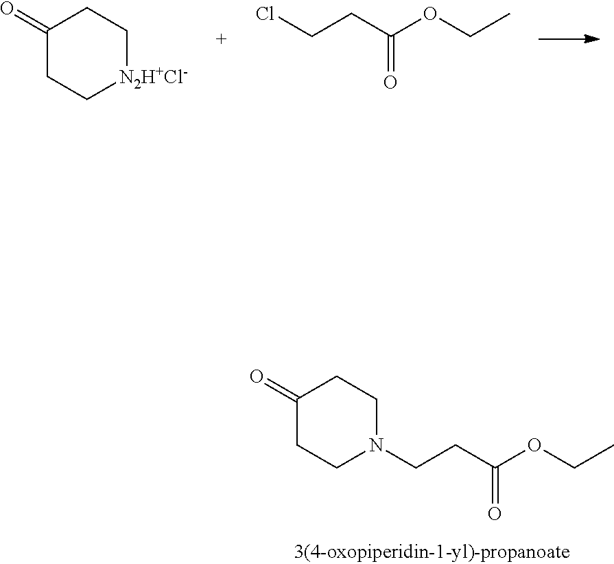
C1(=O)CC[N2H+Cl-]CC1.ClCCC(OCC)=O.C(CC(OCC)=O)N1CCC(=O)CC1
